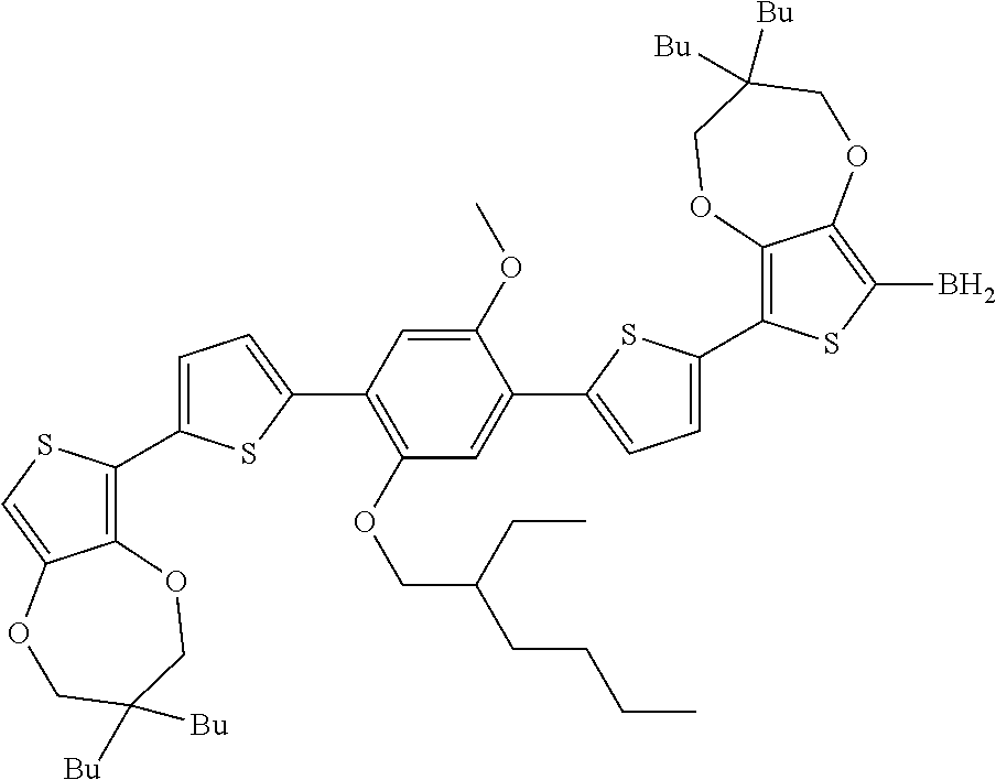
C12=C(C3=CC=C(C4=C(OCC(CC)CCCC)C=C(C5=CC=C(C6=C7C(=C(B)S6)OCC([Bu])([Bu])CO7)S5)C(OC)=C4)S3)SC=C1OCC([Bu])([Bu])CO2
